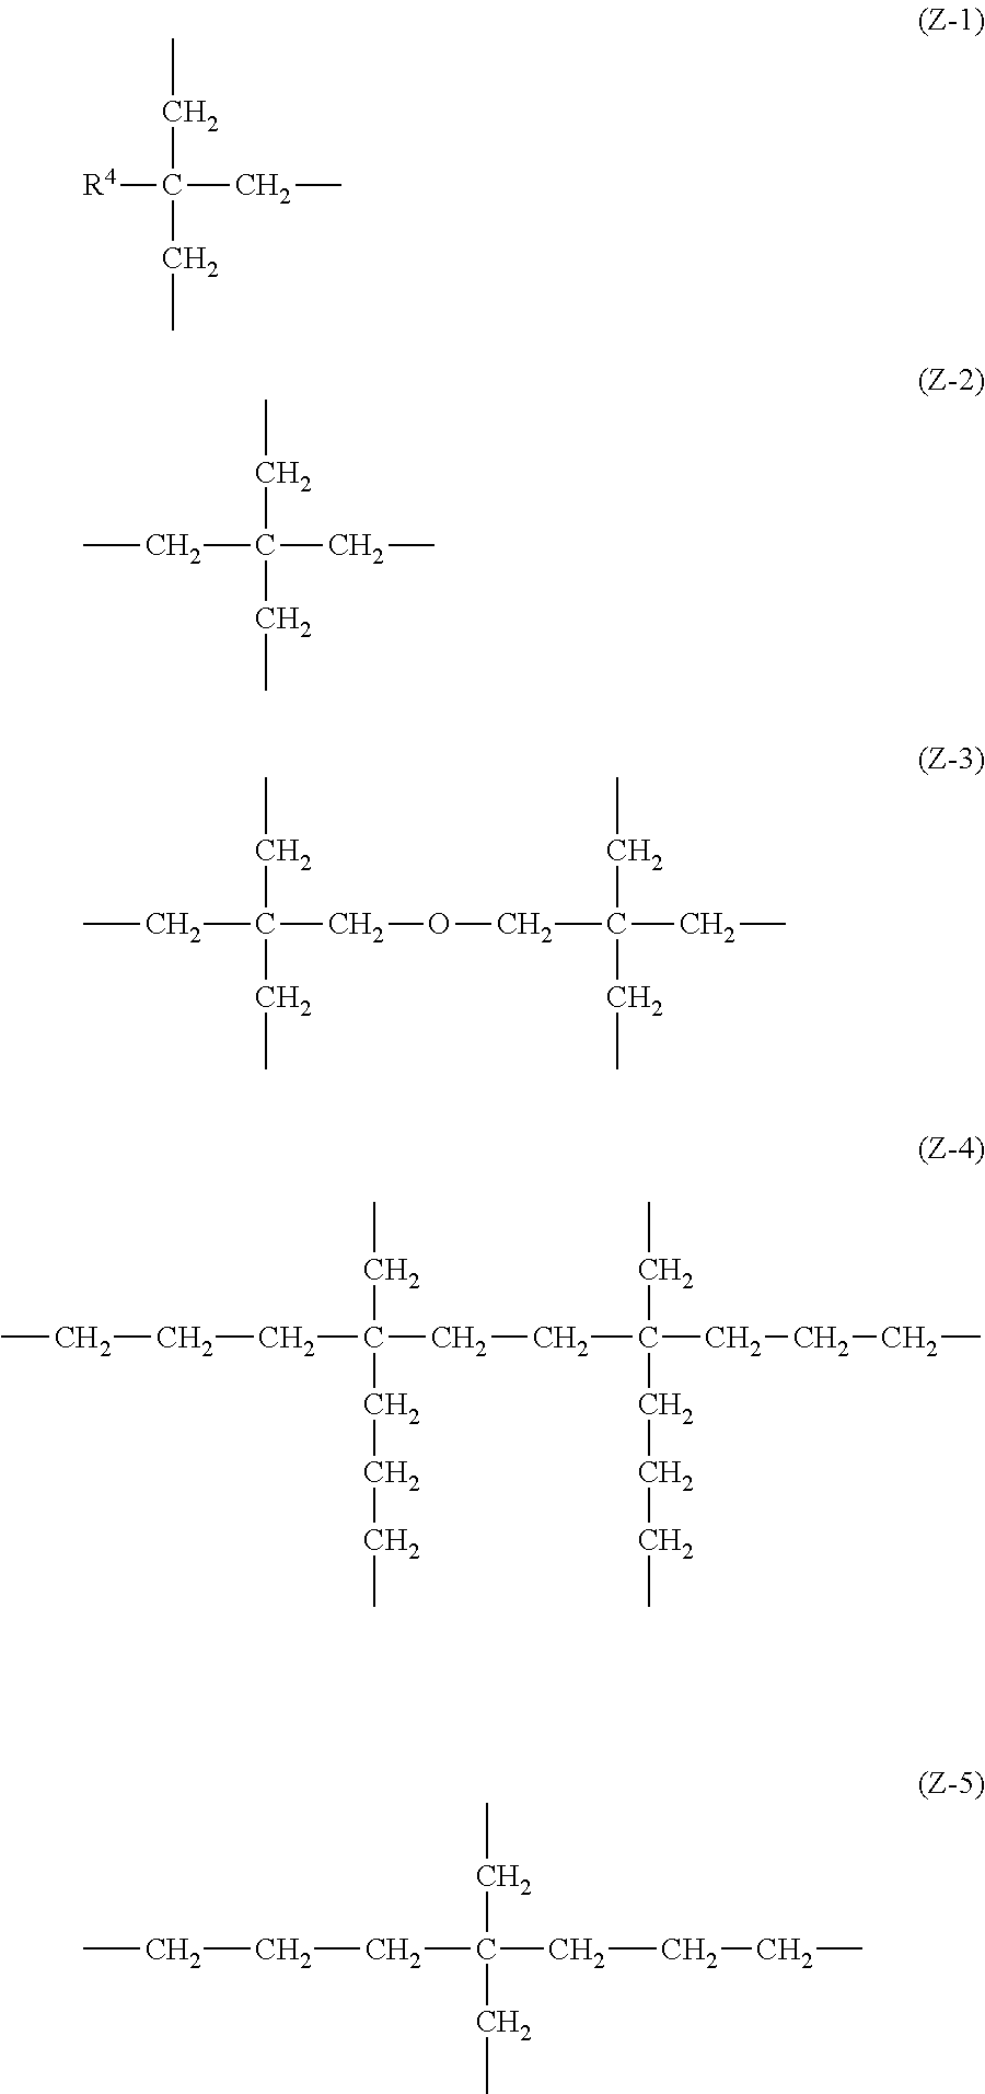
CCC(CC)([R4])CC.CCC(CC)(CC)CC.CCC(COCC(CC)(CC)CC)(CC)CC.CCC(CCCC)(CCCC)CCC(CC)(CCCC)CCCC.CCC(CCCC)(CC)CCCC
